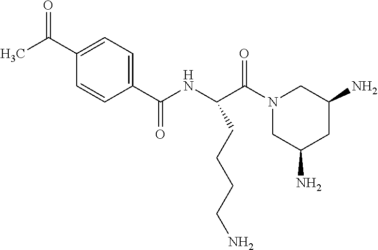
CC(C1=CC=C(C(NC(C(N2CC(N)CC(N)C2)=O)CCCCN)=O)C=C1)=O
